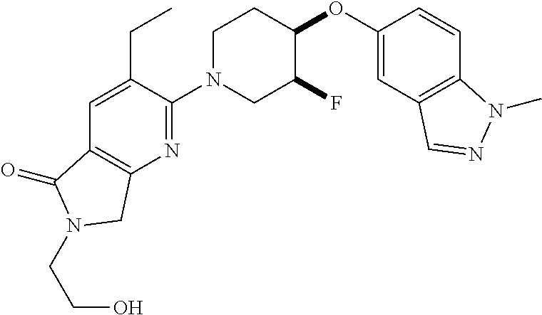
C1(OC2CCN(C3=NC4=C(C=C3CC)C(=O)N(CCO)C4)CC2F)=CC2=C(C=C1)N(C)N=C2
